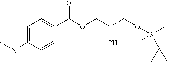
C1=C(N(C)C)C=CC(C(OCC(CO[Si](C)(C)C(C)(C)C)O)=O)=C1
